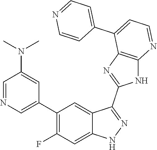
C1=NC=C(C2=C(F)C=C3C(=C2)C(C2=NC4=C(N2)N=CC=C4C2=CC=NC=C2)=NN3)C=C1N(C)C
